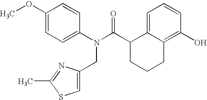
C1(OC)=CC=C(N(C(C2CCCC3=C(O)C=CC=C23)=O)CC2=CSC(C)=N2)C=C1
